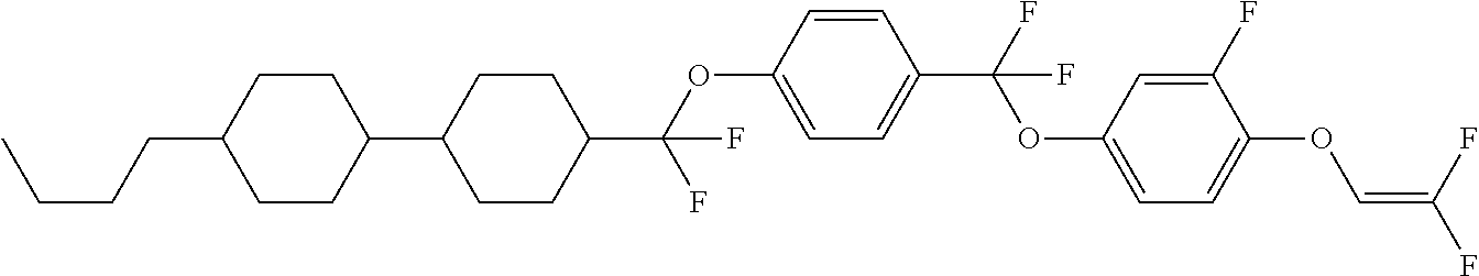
C1CC(C2CCC(C(OC3=CC=C(C(F)(OC4=CC=C(OC=C(F)F)C(F)=C4)F)C=C3)(F)F)CC2)CCC1CCCC
